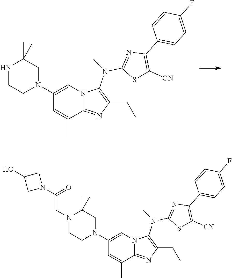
C1(N2CC(C)(C)NCC2)=CN2C(=NC(CC)=C2N(C)C2=NC(C3=CC=C(F)C=C3)=C([CN])S2)C(C)=C1.C1(N2CC(C)(C)N(CC(N3CC(O)C3)=O)CC2)=CN2C(=NC(CC)=C2N(C)C2=NC(C3=CC=C(F)C=C3)=C([CN])S2)C(C)=C1
